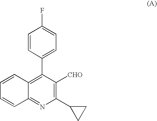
C1(C2CC2)=C([CHO])C(C2=CC=C(F)C=C2)=C2C(=N1)C=CC=C2
